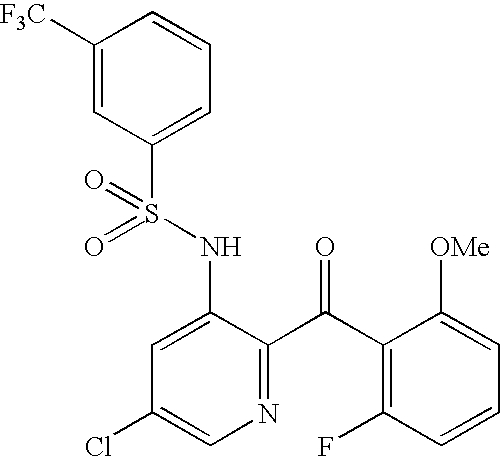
C1([F3C])=CC(S(NC2=CC(Cl)=CN=C2C(C2=C(F)C=CC=C2[OMe])=O)(=O)=O)=CC=C1
